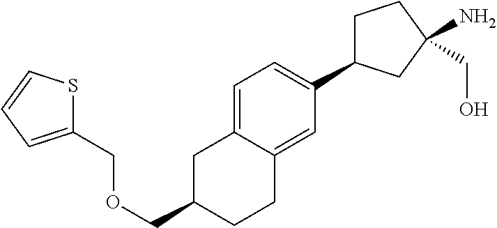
C1=C2C(=CC(C3CCC(CO)(N)C3)=C1)CCC(COCC1=CC=CS1)C2
